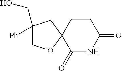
C1(=O)NC(=O)CCC12CC(CO)([Ph])CO2
